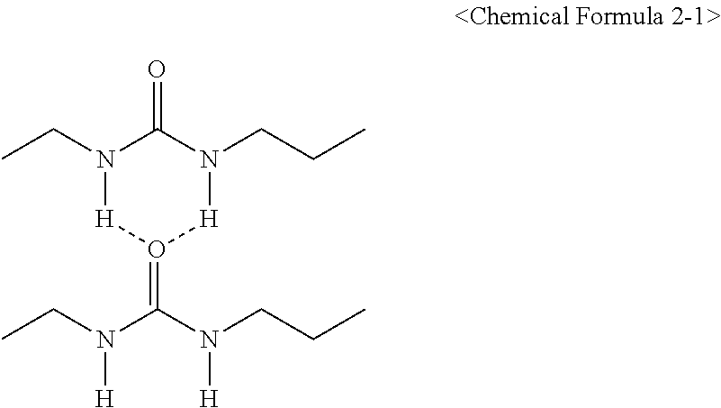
N1(CC)[H]O(=C(N(CCC)[H])N(CC)[H])[H]N(CCC)C1=O
